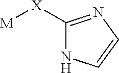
[M][X]C1=NC=CN1
